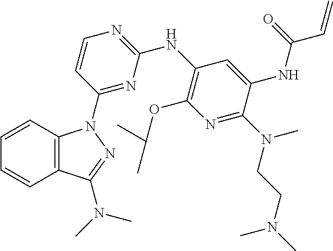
C1=CC2=C(C=C1)N(C1=NC(NC3=C(OC(C)C)N=C(N(CCN(C)C)C)C(NC(C=C)=O)=C3)=NC=C1)N=C2N(C)C
